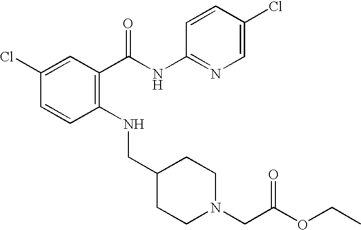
C1(Cl)=CC(C(NC2=NC=C(Cl)C=C2)=O)=C(NCC2CCN(CC(OCC)=O)CC2)C=C1
